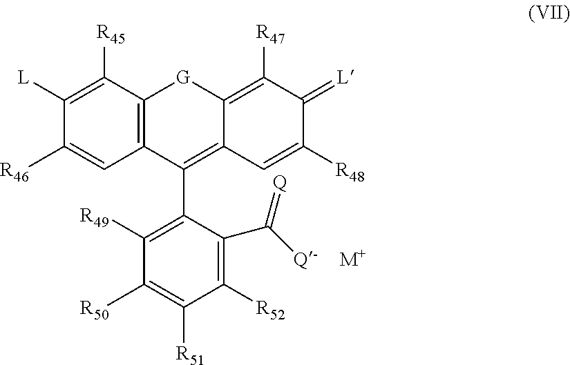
C1([L])=C([R45])C2=C(C=C1[R46])C(C1=C([R49])C([R50])=C([R51])C([R52])=C1C(=[Q])[Q-])=C1C(=C([R47])C(=[L])C([R48])=C1)[G]2.[M+]
